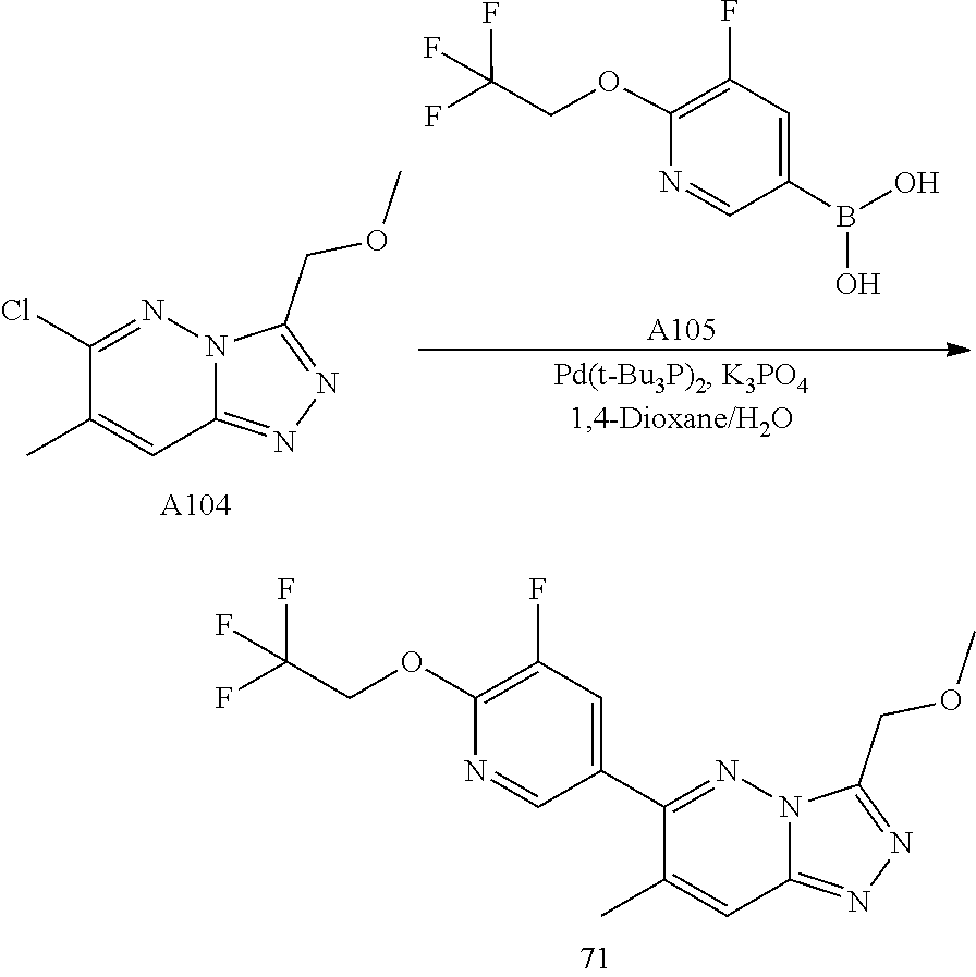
C12=NN=C(COC)N1N=C(C1=CC(F)=C(OCC(F)(F)F)N=C1)C(C)=C2.N1=C(COC)N2N=C(Cl)C(C)=CC2=N1.[A104].[A105].C1=NC(OCC(F)(F)F)=C(F)C=C1B(O)O
